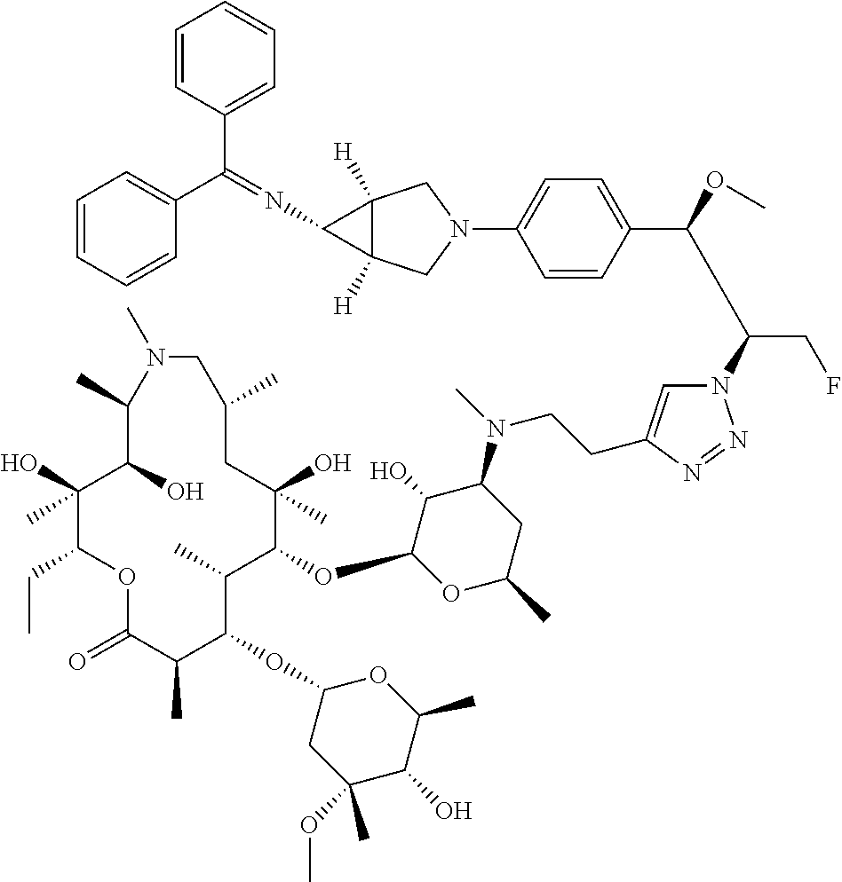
C1(O)(C)C(CC)OC(=O)C(C)C(OC2CC(OC)(C)C(O)C(C)O2)C(C)C(OC2OC(C)CC(N(C)CCC3=CN(C(C(OC)C4=CC=C(N5CC6([H])C([H])(C5)C6N=C(C5=CC=CC=C5)C5=CC=CC=C5)C=C4)CF)N=N3)C2O)C(O)(C)CC(C)CN(C)C(C)C1O
